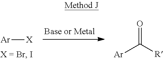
[Ar][X].O=C([Ar])[R]
